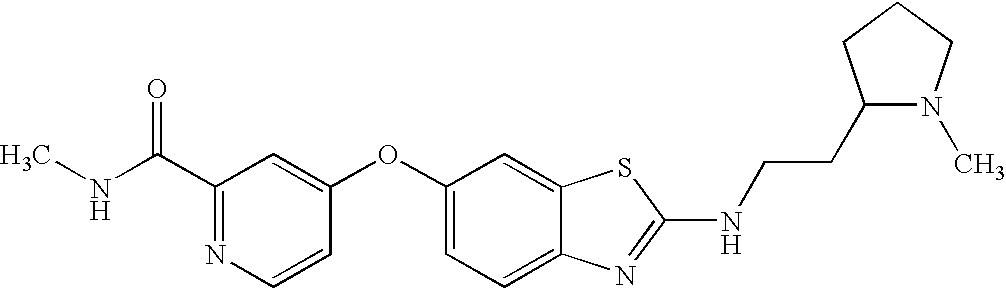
N1=C(C(=O)NC)C=C(OC2=CC=C3C(=C2)SC(NCCC2N(C)CCC2)=N3)C=C1
